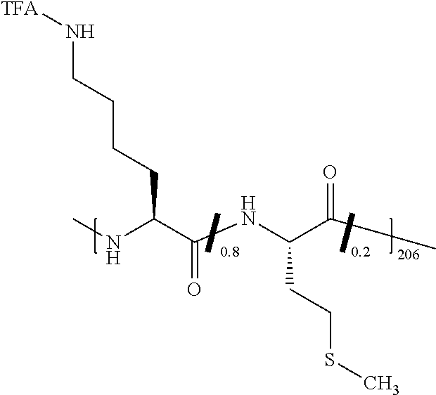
[TFA]NCCCCC(C(NC(C(C)=O)CCSC)=O)NC
